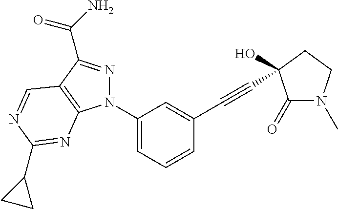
C1(N2N=C(C(N)=O)C3=C2N=C(C2CC2)N=C3)=CC=CC(C#CC2(O)C(=O)N(C)CC2)=C1
